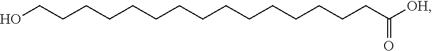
OCCCCCCCCCCCCCCCC([OH])=O
